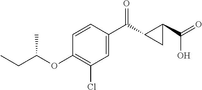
C1(Cl)=C(OC(CC)C)C=CC(C(=O)C2C(C(O)=O)C2)=C1
